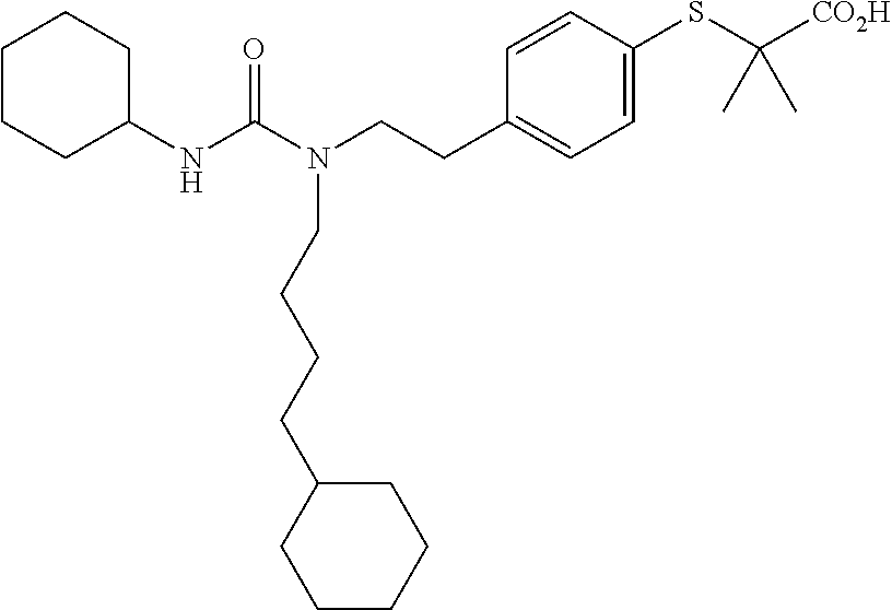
C1CCC(NC(N(CCC2=CC=C(SC([CO2H])(C)C)C=C2)CCCCC2CCCCC2)=O)CC1
